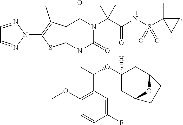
C1=NN(C2=C(C)C3=C(S2)N(CC(OC2([H])CC4OC(C2)CC4)C2=C(OC)C=CC(F)=C2)C(=O)N(C(C)(C(=O)NS(C2(C)CC2)(=O)=O)C)C3=O)N=C1
